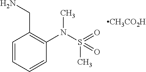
C1=CC=CC(N(S(C)(=O)=O)C)=C1CN.[CH3CO2H]
